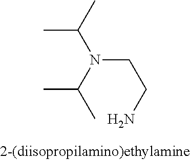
C(N(C(C)C)C(C)C)CN
